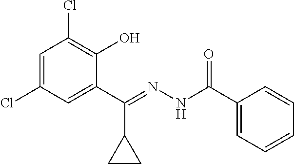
C1=C(Cl)C=C(C(=NNC(C2=CC=CC=C2)=O)C2CC2)C(O)=C1Cl
